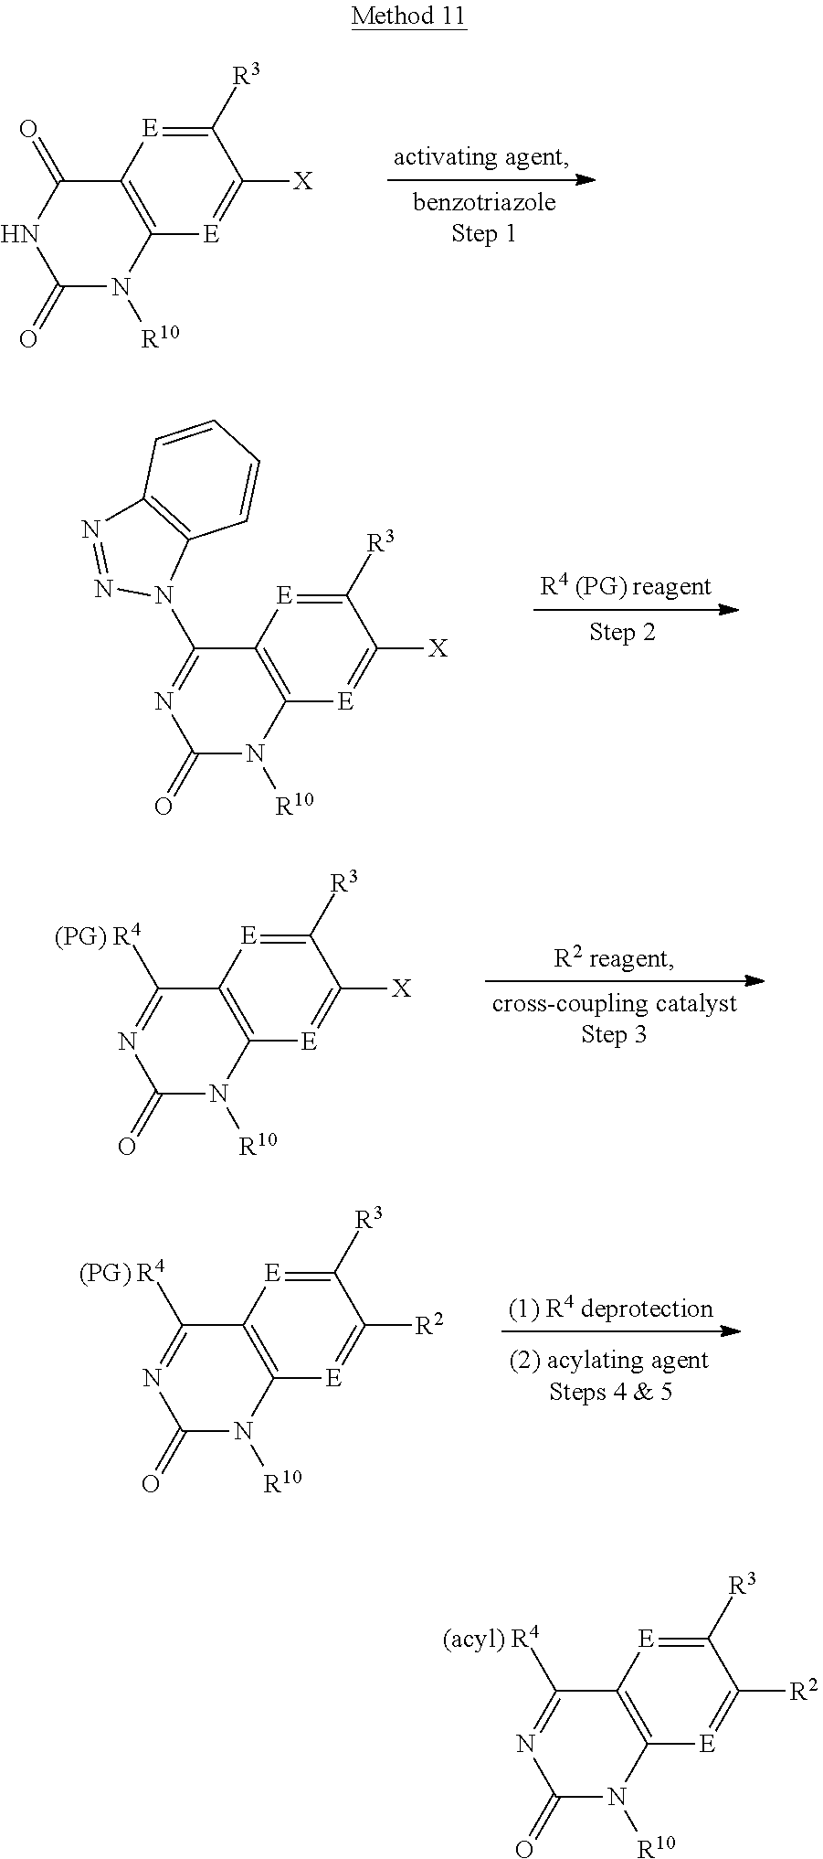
C1([R3])=[E]C2=C([E]=C1[X])N([R10])C(=O)NC2=O.C1([R3])=[E]C2=C([E]=C1[X])N([R10])C(=O)N=C2N1C2=C(N=N1)C=CC=C2.C1([R3])=[E]C2=C([E]=C1[X])N([R10])C(=O)N=C2[(PG) R4].C1([R3])=[E]C2=C([E]=C1[R2])N([R10])C(=O)N=C2[(PG) R4].C1([R3])=[E]C2=C([E]=C1[R2])N([R10])C(=O)N=C2[(acyl) R4]
